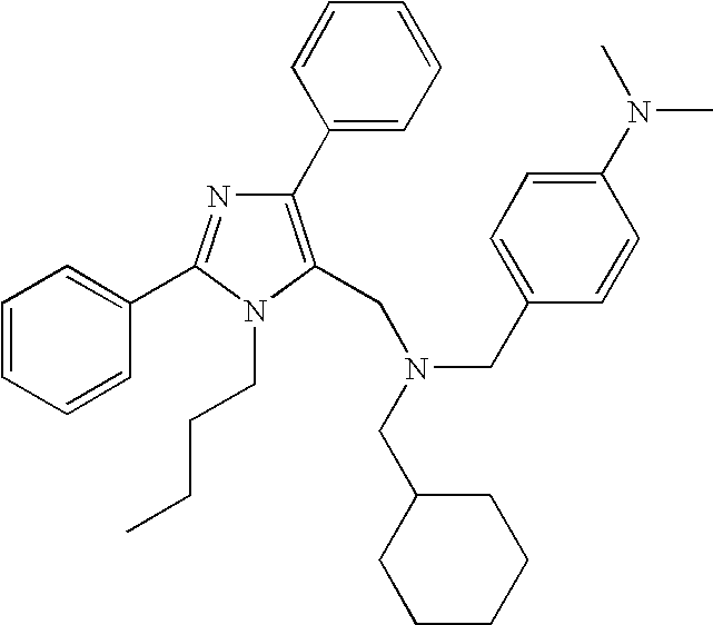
C1(C2=CC=CC=C2)=C(CN(CC2=CC=C(N(C)C)C=C2)CC2CCCCC2)N(CCCC)C(C2=CC=CC=C2)=N1
